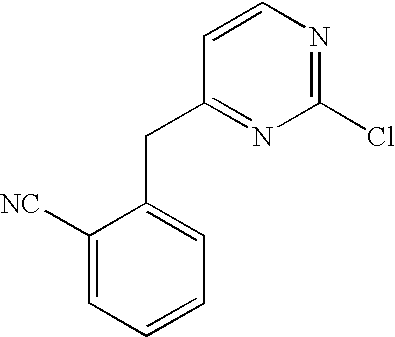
C1([NC])=CC=CC=C1CC1=NC(Cl)=NC=C1
